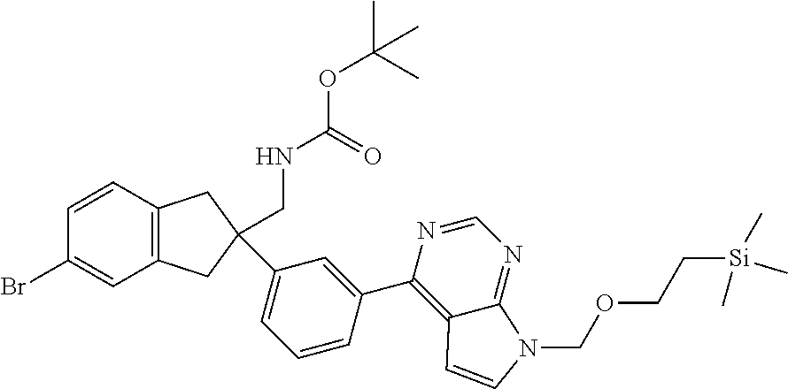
C1=CC(C2=C3C(=NC=N2)N(COCC[Si](C)(C)C)C=C3)=CC(C2(CNC(OC(C)(C)C)=O)CC3=C(C=CC(Br)=C3)C2)=C1
